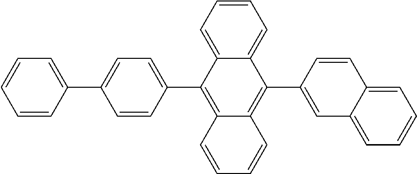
C1=CC(C2=CC=C(C3=C4C(=C(C5=CC6=CC=CC=C6C=C5)C5=CC=CC=C35)C=CC=C4)C=C2)=CC=C1
